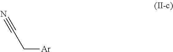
[Ar]CC#N
